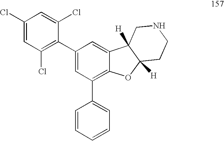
C1(Cl)=CC(Cl)=C(C2=CC(C3=CC=CC=C3)=C3C(=C2)C2([H])C([H])(O3)CCNC2)C(Cl)=C1
